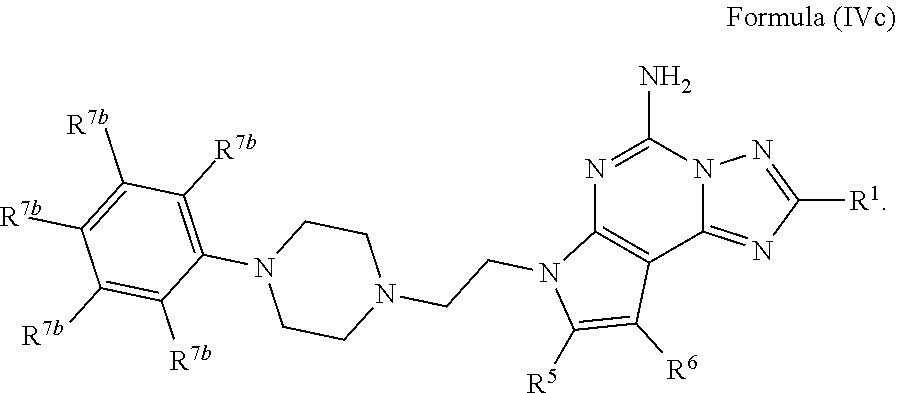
N1=C(N)N2C(=NC([R1])=N2)C2=C1N(CCN1CCN(C3=C([R7b])C([R7b])=C([R7b])C([R7b])=C3[R7b])CC1)C([R5])=C2[R6]
